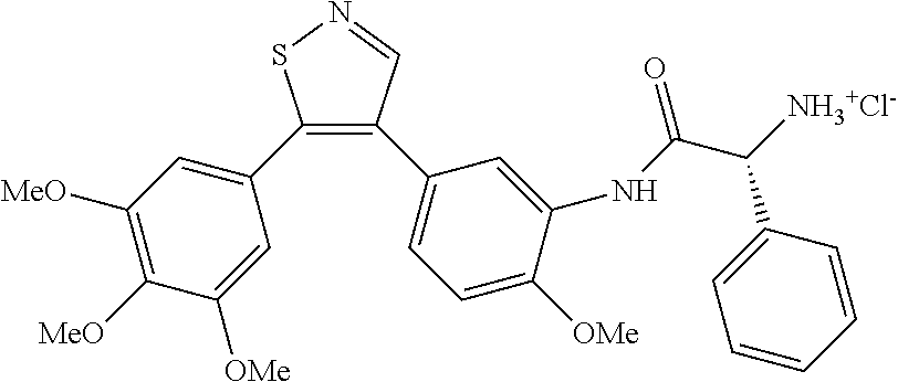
C1(C2=CC([MeO])=C([MeO])C([OMe])=C2)=C(C2=CC=C([OMe])C(NC(C([NH3+Cl-])C3=CC=CC=C3)=O)=C2)C=NS1
